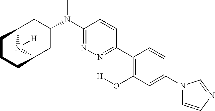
C12N([H])C(CC(N(C3=NN=C(C4=C(O[H])C=C(N5C=CN=C5)C=C4)C=C3)C)C1)CCC2
